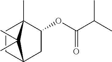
C1CC2CC(OC(C(C)C)=O)C1(C)C2(C)C
